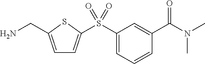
C1=C(CN)SC(S(C2=CC=CC(C(N(C)C)=O)=C2)(=O)=O)=C1
